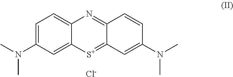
C1=C(N(C)C)C=C2C(=C1)N=C1C(=[S+]2)C=C(N(C)C)C=C1.[Cl-]
